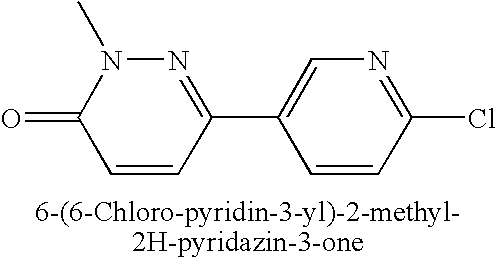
O=C1C=CC(C2=CN=C(Cl)C=C2)=NN1C
